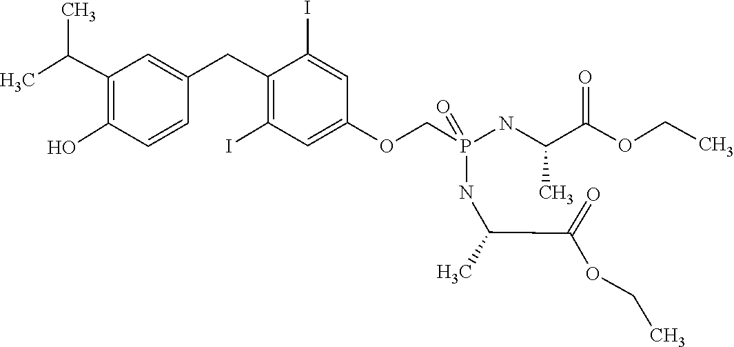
C(C(C)NP(COC1=CC(I)=C(CC2=CC(C(C)C)=C(O)C=C2)C(I)=C1)(=O)NC(C(OCC)=O)C)(=O)OCC
